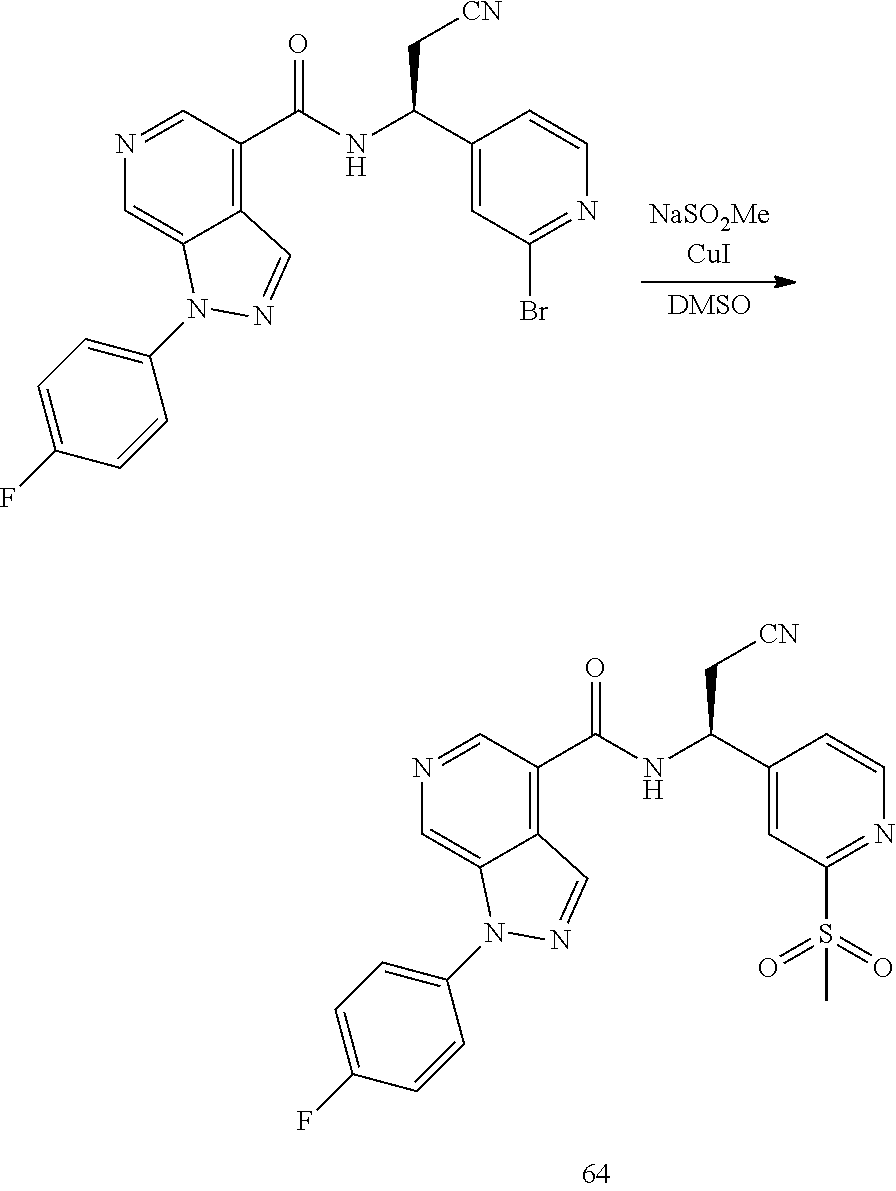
N1=CC(C(=O)NC(C2=CC(S(=O)(=O)C)=NC=C2)C[CN])=C2C(=C1)N(C1=CC=C(F)C=C1)N=C2.N1=CC(C(=O)NC(C2=CC(Br)=NC=C2)C[CN])=C2C(=C1)N(C1=CC=C(F)C=C1)N=C2
